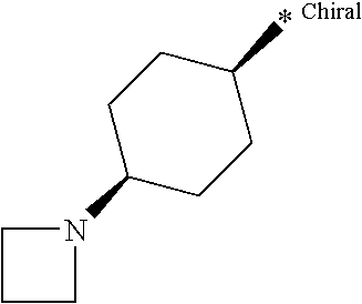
C1(*)CCC(N2CCC2)CC1
